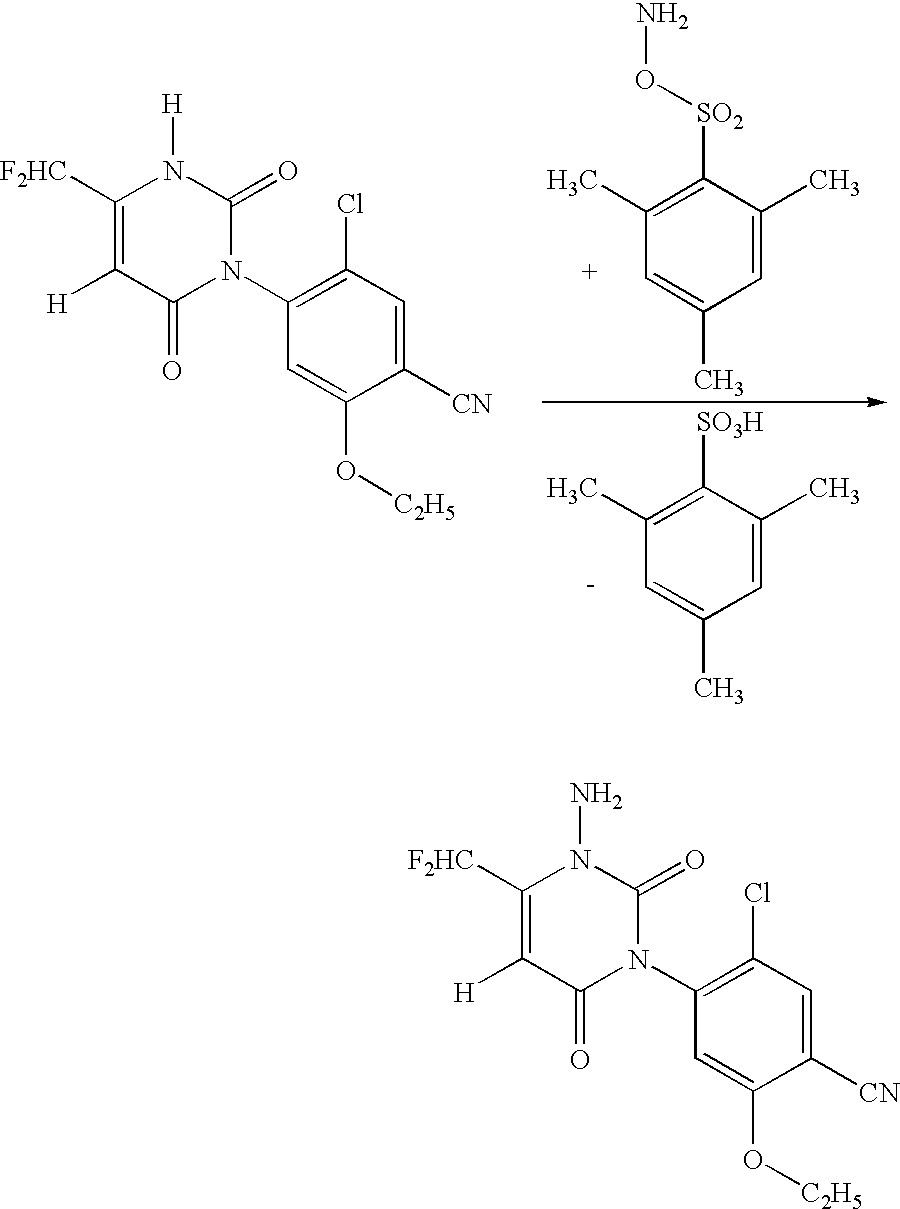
C1([F2HC])=C([H])C(=O)N(C2=C(Cl)C=C([CN])C(O[C2H5])=C2)C(=O)N1N.C1([F2HC])=C([H])C(=O)N(C2=C(Cl)C=C([CN])C(O[C2H5])=C2)C(=O)N1[H].C1([SO2]ON)=C(C)C=C(C)C=C1C.C1([SO3H])=C(C)C=C(C)C=C1C
